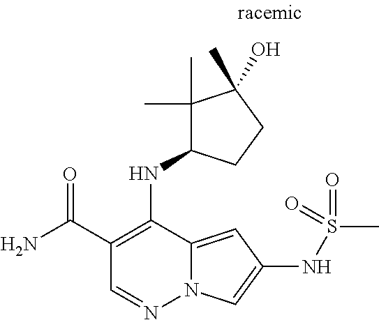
O=C(C1=C(NC2C(C)(C)C(C)(O)CC2)C2=CC(NS(C)(=O)=O)=CN2N=C1)N
